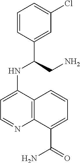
C1=CC(C(CN)NC2=CC=NC3=C2C=CC=C3C(=O)N)=CC(Cl)=C1
